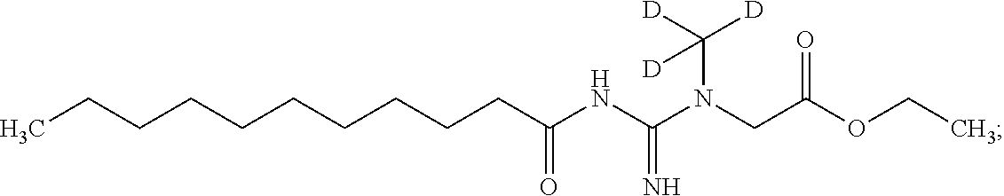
CCCCCCCCCCC(=O)NC(N(CC(OCC)=O)C([D])([D])[D])=N
